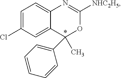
C1(C2(C)C3=CC(Cl)=CC=C3N=C([NHC2H5])O2)=CC=CC=C1
